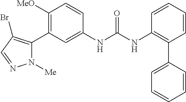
C1([OMe])=C(C2=C(Br)C=NN2[Me])C=C(NC(=O)NC2=C(C3=CC=CC=C3)C=CC=C2)C=C1
